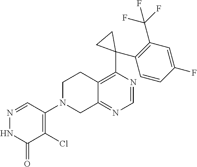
C1=NC(C2(C3=C(C(F)(F)F)C=C(F)C=C3)CC2)=C2C(=N1)CN(C1=C(Cl)C(=O)NN=C1)CC2
